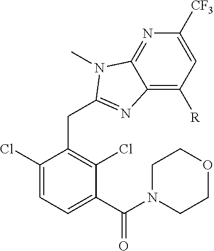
ClC1=CC=C(C(N2CCOCC2)=O)C(Cl)=C1CC1=NC2=C([R])C=C([CF3])N=C2N1C
